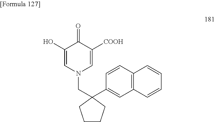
C1(O)=CN(CC2(C3=CC4=C(C=C3)C=CC=C4)CCCC2)C=C([COOH])C1=O
